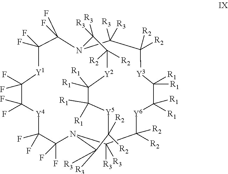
C1(F)(F)C(F)(F)[Y1]C(F)(F)C(F)(F)[Y4]C(F)(F)C(F)(F)N2C([R3])([R3])C([R2])([R2])[Y6]C([R1])([R1])C([R1])([R1])[Y3]C([R2])([R2])C([R3])([R3])N1C([R3])([R3])C([R2])([R2])[Y2]C([R1])([R1])C([R1])([R1])[Y5]C([R2])([R2])C2([R3])[R3]
